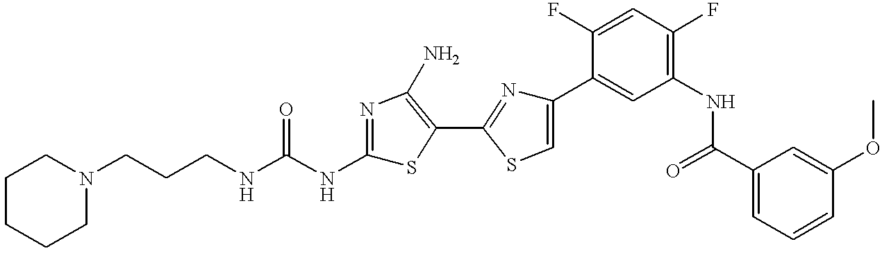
C(CNC(NC1=NC(N)=C(C2=NC(C3=CC(NC(C4=CC=CC(OC)=C4)=O)=C(F)C=C3F)=CS2)S1)=O)CN1CCCCC1
